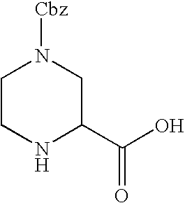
C1CNC(C(O)=O)CN1[Cbz]
